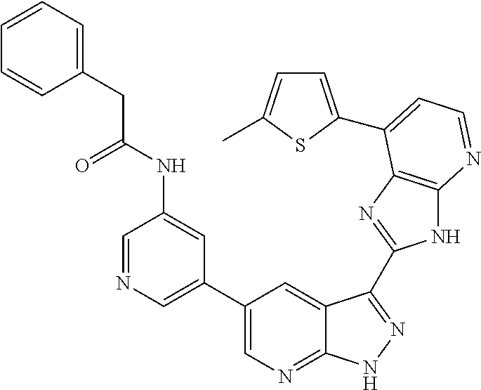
C1=NC=C(C2=CN=C3C(=C2)C(C2=NC4=C(N2)N=CC=C4C2=CC=C(C)S2)=NN3)C=C1NC(CC1=CC=CC=C1)=O
